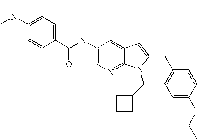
C1(N(C(C2=CC=C(N(C)C)C=C2)=O)C)=CN=C2C(=C1)C=C(CC1=CC=C(OCC)C=C1)N2CC1CCC1
